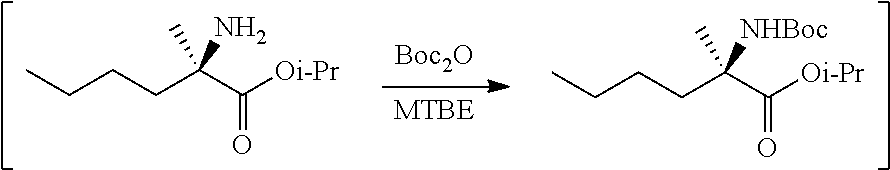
CCCCC(C([Oi-Pr])=O)(N)C.[Boc2O].[MTBE].CCCCC(C([Oi-Pr])=O)([NHBoc])C
